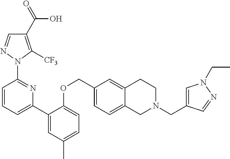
C1(C(=O)O)=C([CF3])N(C2=NC(C3=CC(C)=CC=C3OCC3=CC=C4C(=C3)CCN(CC3=CN(CC)N=C3)C4)=CC=C2)N=C1
